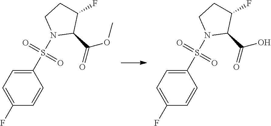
C1(S(N2C(C(=O)OC)C(F)CC2)(=O)=O)=CC=C(F)C=C1.C1(S(N2C(C(=O)O)C(F)CC2)(=O)=O)=CC=C(F)C=C1
